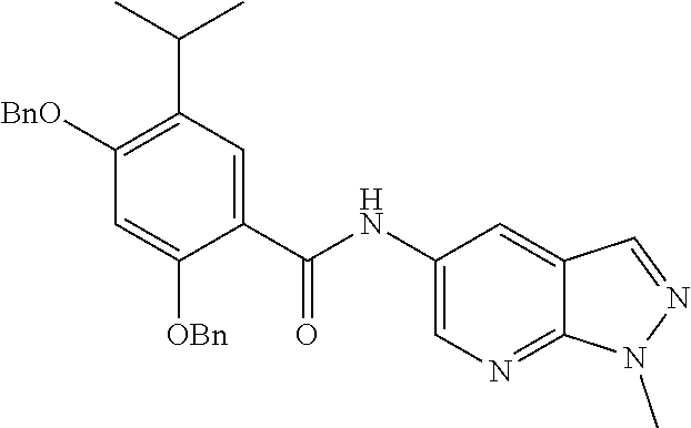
C1(NC(C2=CC(C(C)C)=C([BnO])C=C2[OBn])=O)=CN=C2C(=C1)C=NN2C
